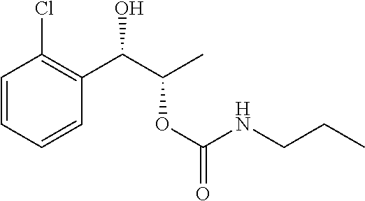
C1=CC=CC(C(C(C)OC(NCCC)=O)O)=C1Cl
